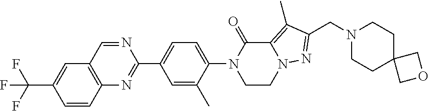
C1=CC2=C(C=C1C(F)(F)F)C=NC(C1=CC=C(N3CCN4C(=C(C)C(CN5CCC6(CC5)COC6)=N4)C3=O)C(C)=C1)=N2
